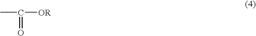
CC(=O)[OR]
